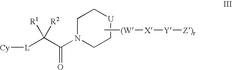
[Cy][L]C(C(=O)N1CC[U]CC1)([R1])[R2].C[(W][X][Y][Z)r]
